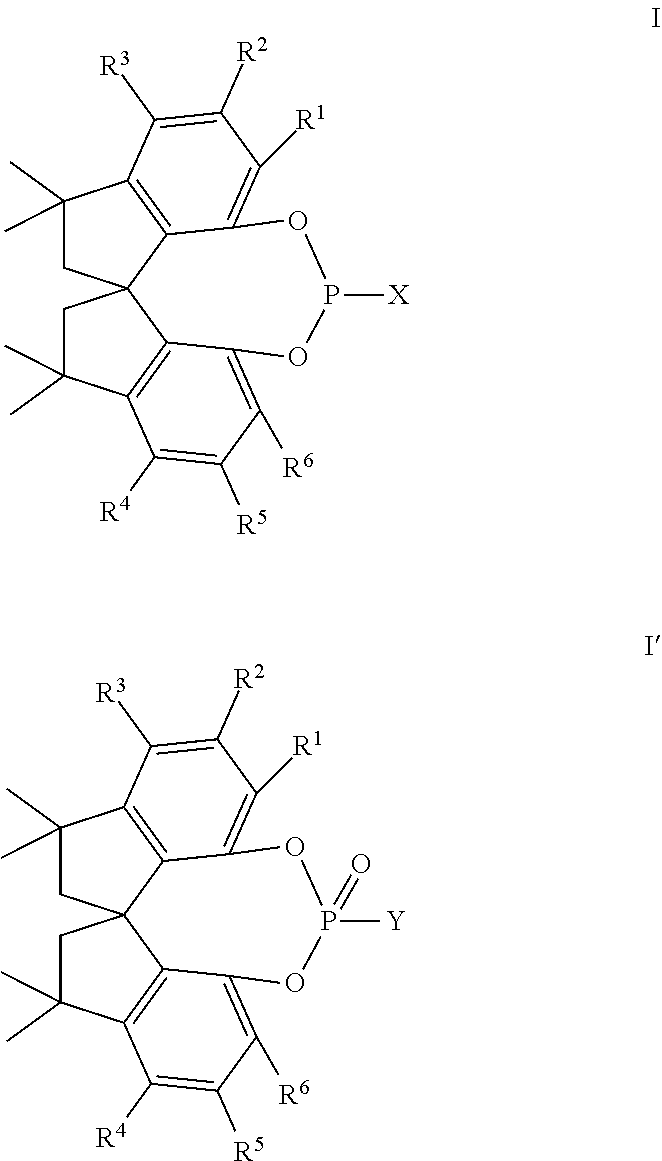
C1(C)(C)CC23C4=C1C([R3])=C([R2])C([R1])=C4OP([X])OC1=C([R6])C([R5])=C([R4])C(=C21)C(C)(C)C3.C1(C)(C)CC23C4=C1C([R3])=C([R2])C([R1])=C4OP([Y])(=O)OC1=C([R6])C([R5])=C([R4])C(=C21)C(C)(C)C3
